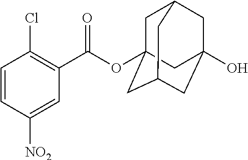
C1=CC([NO2])=CC(C(OC23CC4CC(O)(CC(C2)C4)C3)=O)=C1Cl
